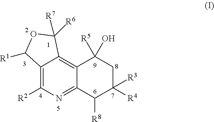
C12=C([R2])N=C3C(=C1C([R6])([R7])OC2[R1])C(O)([R5])CC([R3])([R4])C3[R8]
